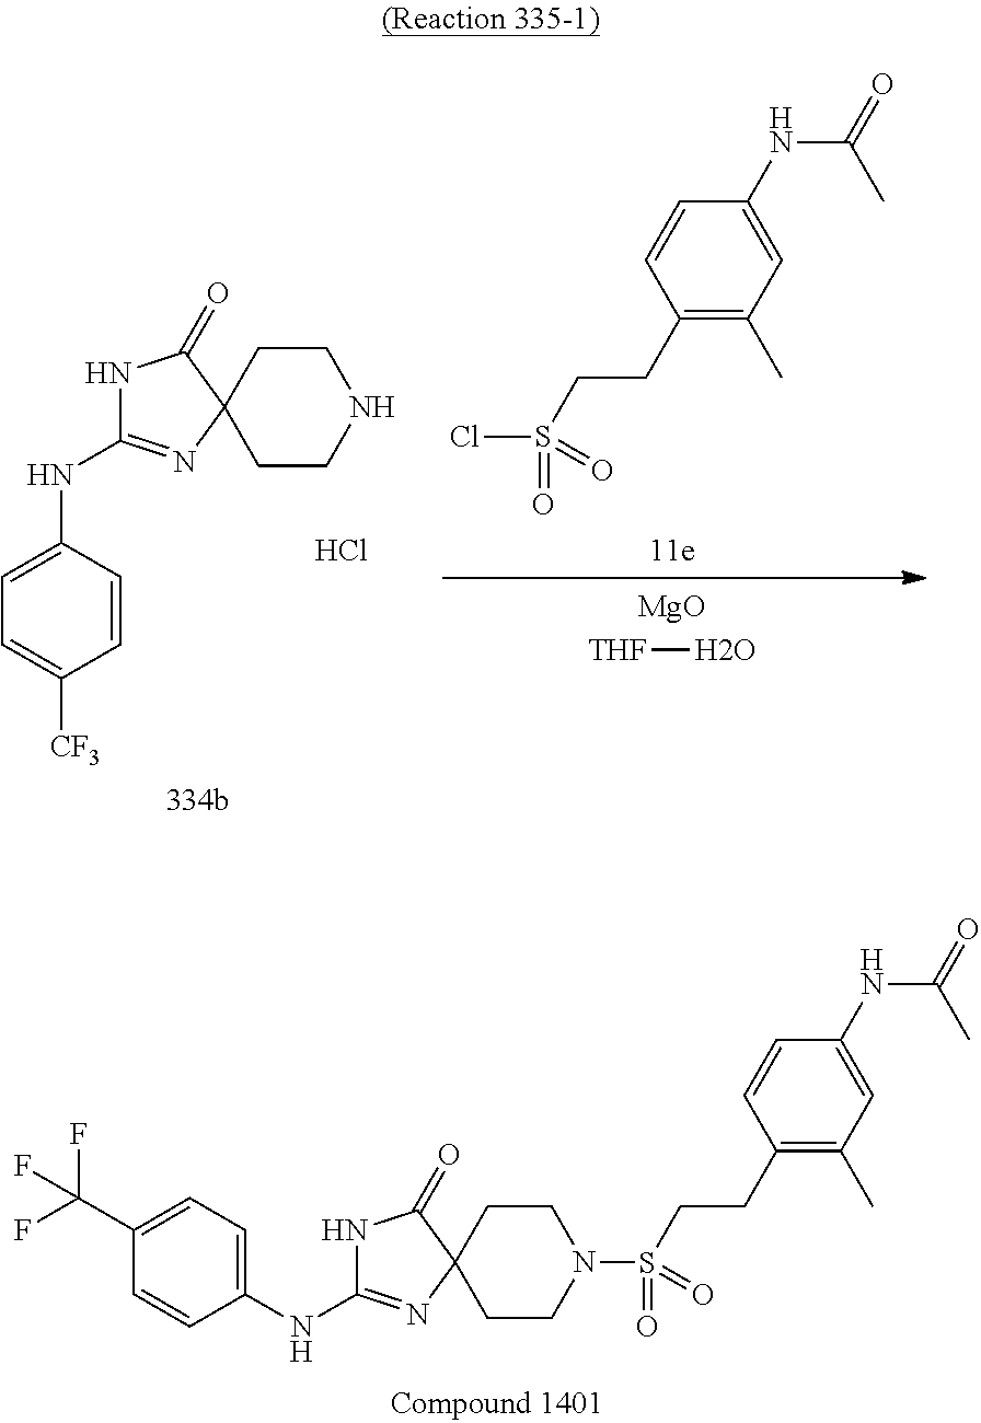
C1CC2(CCN1)N=C(NC1=CC=C([CF3])C=C1)NC2=O.Cl.C1(CCS(Cl)(=O)=O)=C(C)C=C(NC(C)=O)C=C1.[MgO].[THF]O.C1CC2(CCN1S(=O)(=O)CCC1=C(C)C=C(NC(C)=O)C=C1)N=C(NC1=CC=C(C(F)(F)F)C=C1)NC2=O
